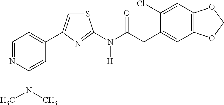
C1=NC(N(C)C)=CC(C2=CSC(N(C(CC3=CC4=C(C=C3Cl)OCO4)=O)[H])=N2)=C1
